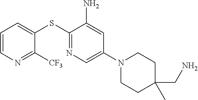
C1=CN=C([CF3])C(SC2=NC=C(N3CCC(C)(CN)CC3)C=C2N)=C1
